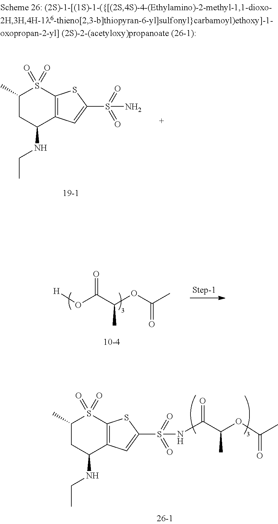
[H]OC(C(OC(C)=O)C)=O.C1(C)CC(NCC)C2=C(S1(=O)=O)SC(S(=O)(=O)NC(C(OC(C)=O)C)=O)=C2.C1(C)CC(NCC)C2=C(S1(=O)=O)SC(S(N)(=O)=O)=C2
